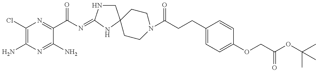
C1(Cl)=C(N)N=C(N)C(C(N=C2NCC3(N2)CCN(C(CCC2=CC=C(OCC(=O)OC(C)(C)C)C=C2)=O)CC3)=O)=N1
